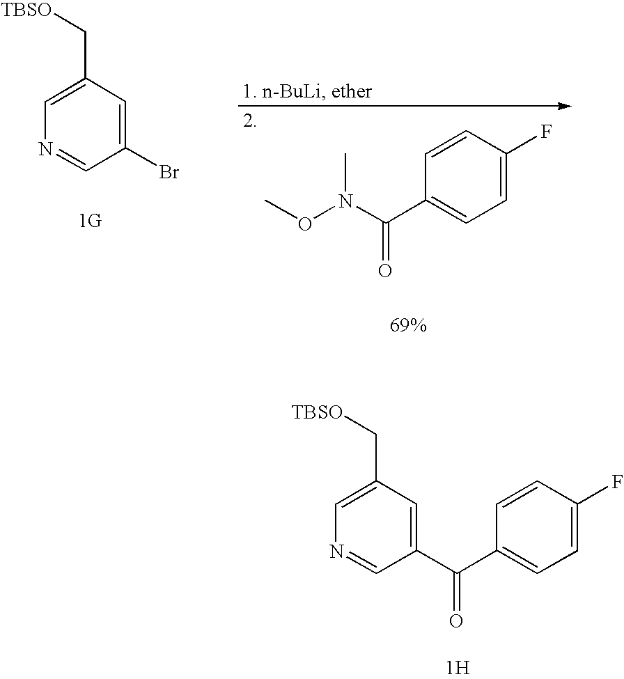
C1(Br)=CC(C[TBSO])=CN=C1.C1=C(F)C=CC(C(N(OC)C)=O)=C1.C1(C(C2=CC=C(F)C=C2)=O)=CC(C[TBSO])=CN=C1.[1H]
